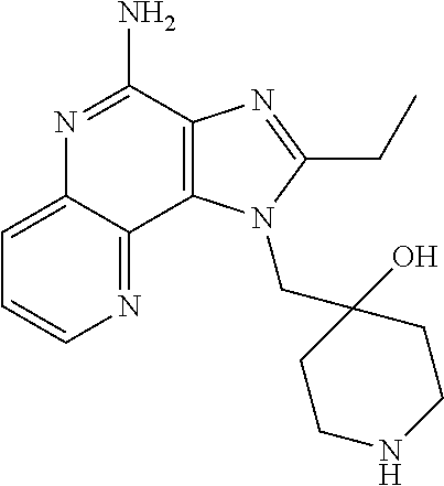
C12=C(C(N)=NC3=CC=CN=C13)N=C(CC)N2CC1(O)CCNCC1
